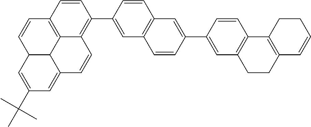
C12C3C4=C(C=C1)C=CC(C1=CC5=C(C=C1)C=C(C1=CC6=C(C=C1)C1=C(C=CCC1)CC6)C=C5)=C4C=CC3=CC(C(C)(C)C)=C2
